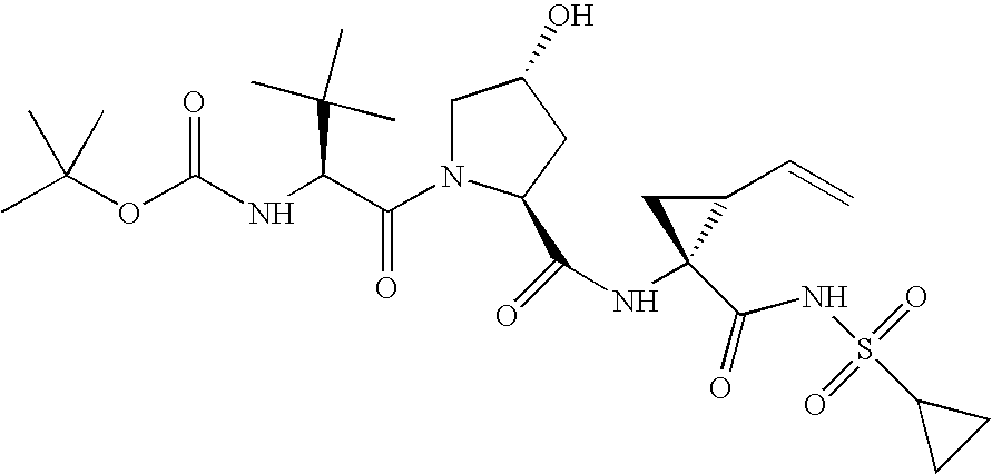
CC(OC(NC(C(N1CC(O)CC1C(=O)NC1(C(NS(=O)(=O)C2CC2)=O)C(C=C)C1)=O)C(C)(C)C)=O)(C)C
